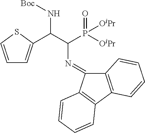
C(C(P([OiPr])(=O)[OiPr])N=C1C2=C(C3=C1C=CC=C3)C=CC=C2)(N[Boc])C1=CC=CS1
